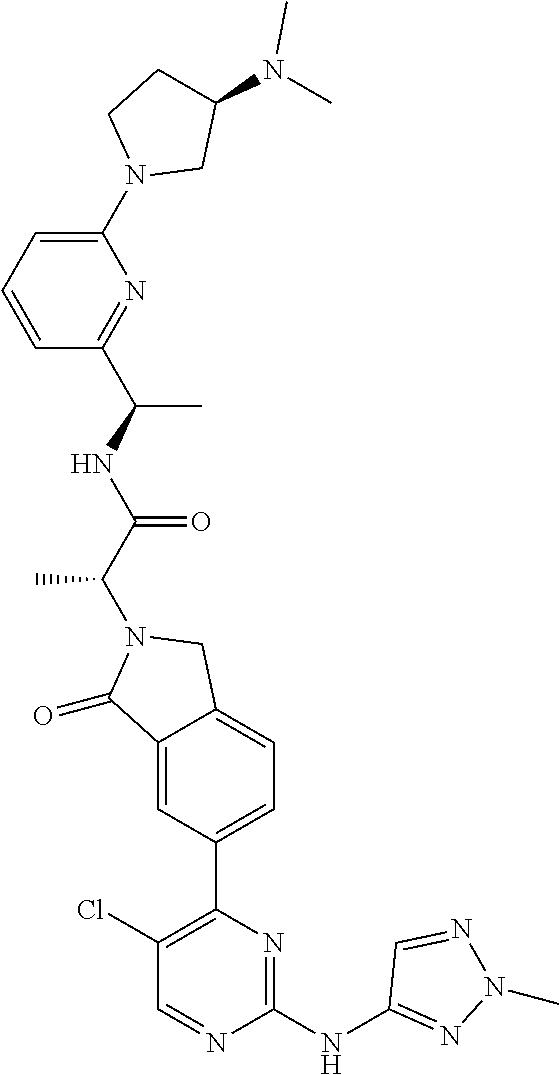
C1(=O)C2=CC(C3=C(Cl)C=NC(NC4=NN(C)N=C4)=N3)=CC=C2CN1C(C(NC(C)C1=NC(N2CC(N(C)C)CC2)=CC=C1)=O)C
